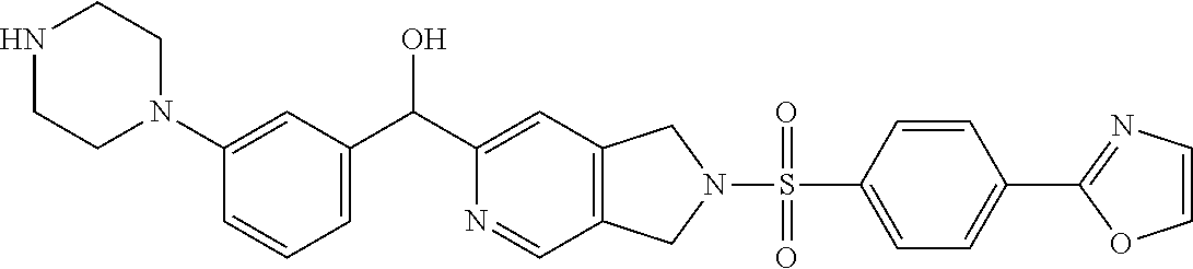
C1=C(N2CCNCC2)C=CC=C1C(C1=CC2=C(C=N1)CN(S(=O)(C1=CC=C(C3=NC=CO3)C=C1)=O)C2)O
